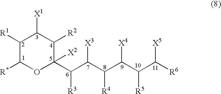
C1([R1])C([R*])OC(C(C(C(C(C(C([R6])[X5])[R5])[X4])[R4])[X3])[R3])([X2])C([R2])C1[X1]
